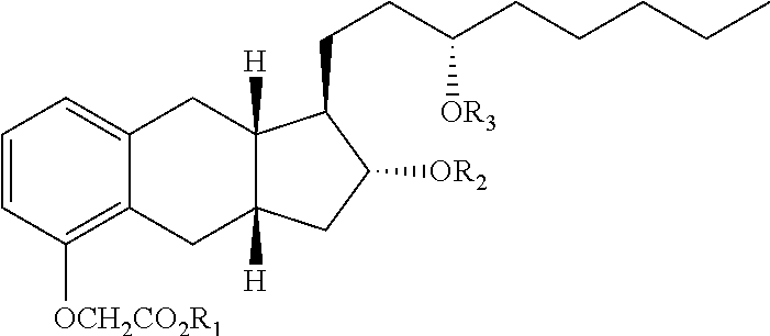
C1=CC([OCH2CO2R1])=C2C(=C1)CC1([H])C([H])(C2)CC([OR2])C1CCC(CCCCC)[OR3]
